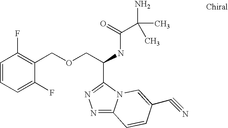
C1=CC=C(F)C(COCC(NC(C(N)(C)C)=O)C2=NN=C3N2C=C(C#N)C=C3)=C1F
